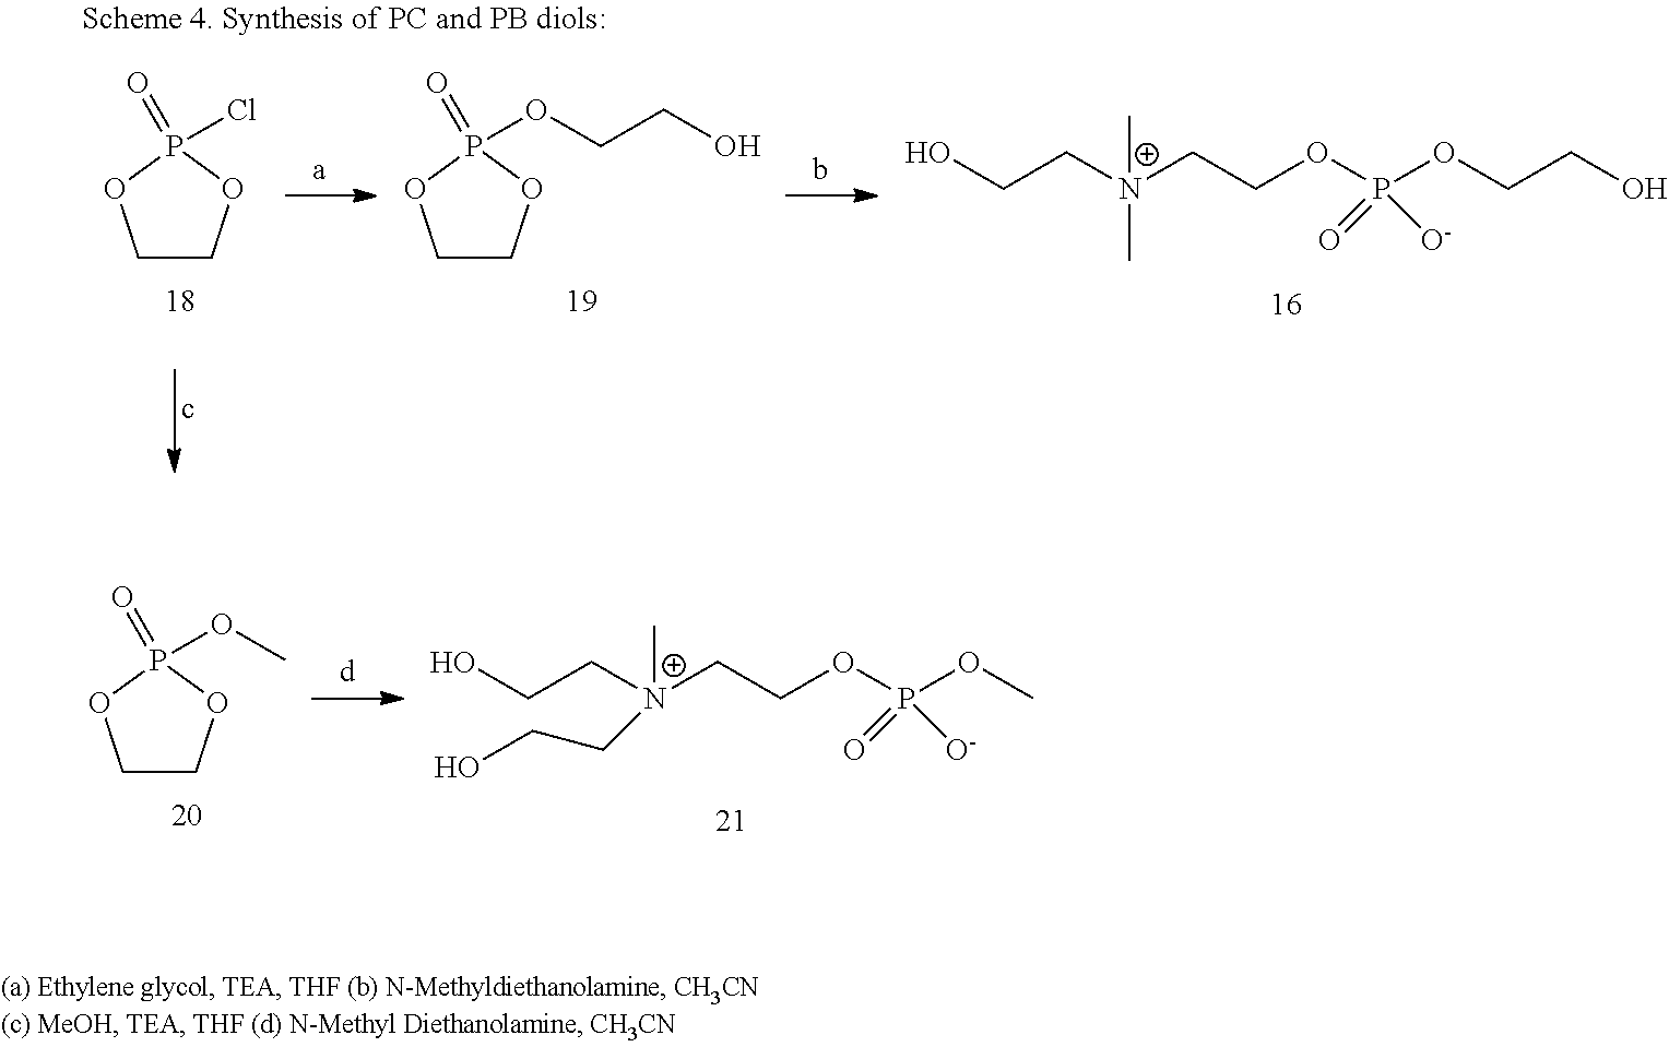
C1COP(OC)(=O)O1.OCC[N+](CCOP(OC)(=O)[O-])(CCO)C.OCC[N+](C)(C)CCOP(OCCO)(=O)[O-].C1COP(Cl)(=O)O1.C1COP(OCCO)(=O)O1
